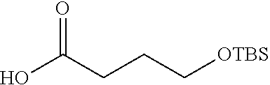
O=C(CCC[OTBS])O
